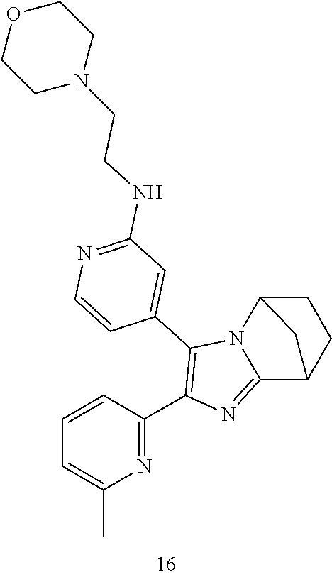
C1=CC(C2=C(C3=CC(NCCN4CCOCC4)=NC=C3)N3C(=N2)C2CCC3C2)=NC(C)=C1
